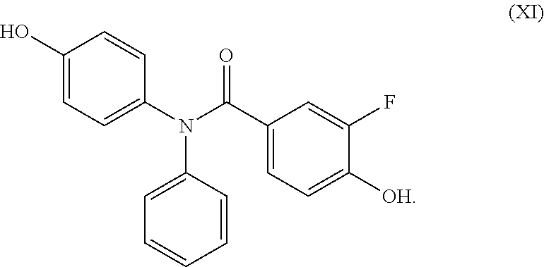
C1(O)=CC=C(N(C(C2=CC=C([OH])C(F)=C2)=O)C2=CC=CC=C2)C=C1
